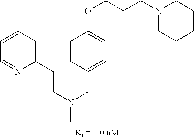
C1=CC(OCCCN2CCCCC2)=CC=C1CN(CCC1=CC=CC=N1)C
